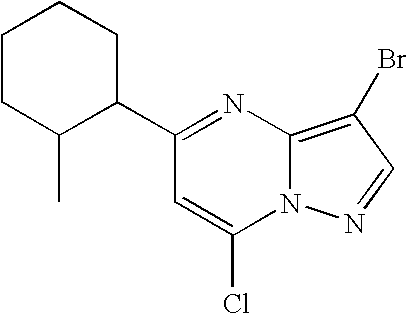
C1CC(C)C(C2=NC3=C(Br)C=NN3C(Cl)=C2)CC1
